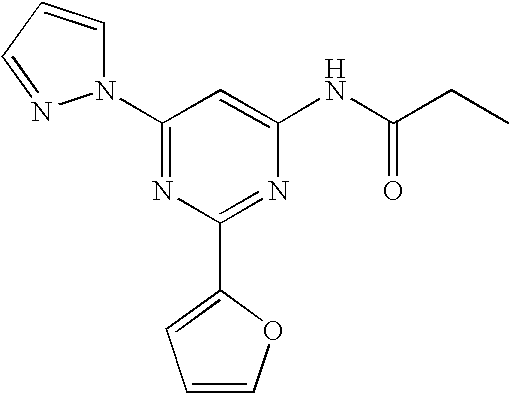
C1(N2C=CC=N2)=NC(C2=CC=CO2)=NC(NC(CC)=O)=C1
